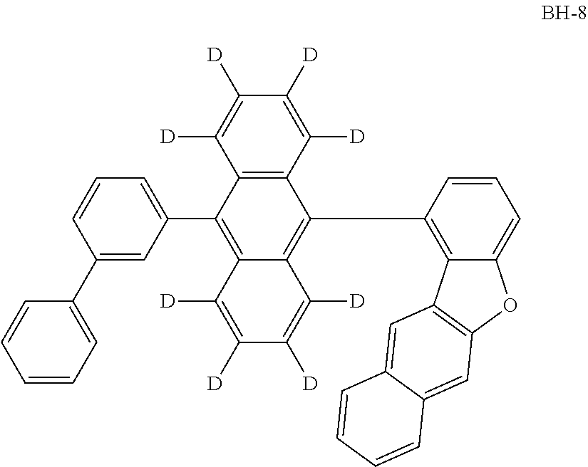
C12=C(C([D])=C([D])C([D])=C1[D])C(C1=C3C(=CC=C1)OC1=C3C=C3C(=C1)C=CC=C3)=C1C(=C2C2=CC=CC(C3=CC=CC=C3)=C2)C([D])=C([D])C([D])=C1[D]
